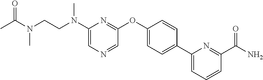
C1(N(CCN(C)C(=O)C)C)=CN=CC(OC2=CC=C(C3=CC=CC(C(N)=O)=N3)C=C2)=N1
